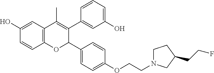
C12=C(C=C(O)C=C1)C(C)=C(C1=CC(O)=CC=C1)C(C1=CC=C(OCCN3CCC(CCF)C3)C=C1)O2
